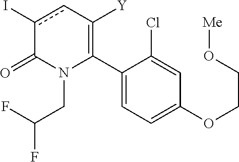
C1(C2=C([Y])cc(I)C(=O)N2CC(F)F)=CC=C(OCCO[Me])C=C1Cl
